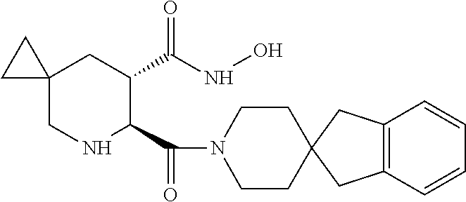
C12(CNC(C(=O)N3CCC4(CC3)CC3=C(C4)C=CC=C3)C(C(NO)=O)C1)CC2
